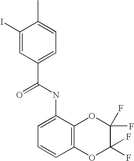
C1(I)=CC(C(=O)NC2=CC=CC3=C2OC(F)(F)C(F)(F)O3)=CC=C1C
